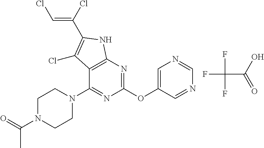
FC(C(O)=O)(F)F.C12=C(N=C(OC3=CN=CN=C3)N=C1N1CCN(C(=O)C)CC1)NC(C(=CCl)Cl)=C2Cl
